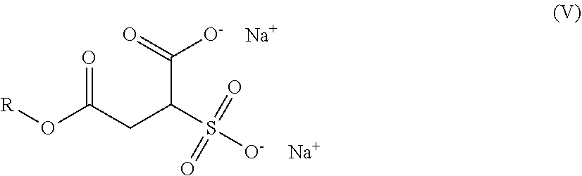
[R]OC(CC(S([O-])(=O)=O)C(=O)[O-])=O.[Na].[Na]
